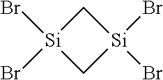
[Si]1(Br)(Br)C[Si](Br)(Br)C1
